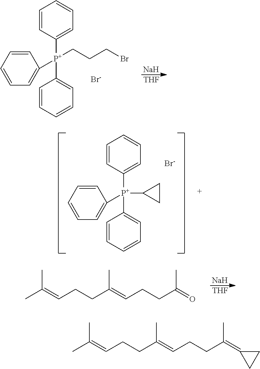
C1=CC([P+](C2=CC=CC=C2)(C2=CC=CC=C2)CCCBr)=CC=C1.[Br-].[Na].[THF].C1=CC([P+](C2=CC=CC=C2)(C2=CC=CC=C2)C2CC2)=CC=C1.[Br-].CC(=CCCC(=CCCC(=O)C)C)C.[Na].[THF].CC(=CCCC(=CCCC(=C1CC1)C)C)C
